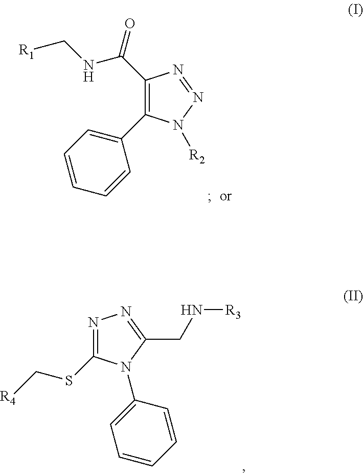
N1=C(SC[R4])N(C2=CC=CC=C2)C(CN[R3])=N1.C1(C(=O)NC[R1])=C(C2=CC=CC=C2)N([R2])N=N1
